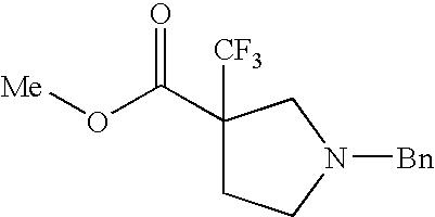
C1(C(O[Me])=O)([CF3])CCN([Bn])C1
